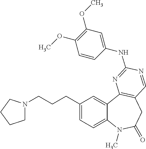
C12=CC=C(CCCN3CCCC3)C=C1C1=C(CC(=O)N2C)C=NC(NC2=CC(OC)=C(OC)C=C2)=N1
